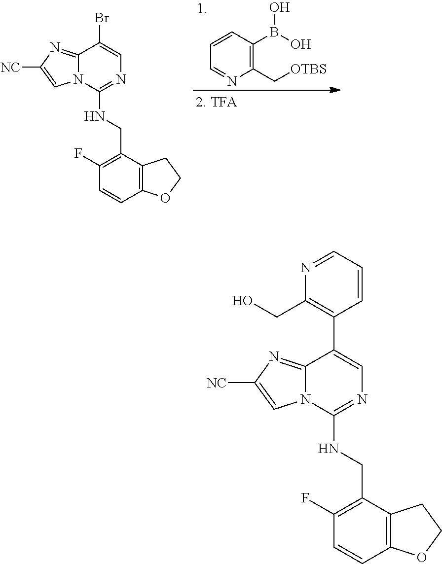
C(C1=C(F)C=CC2=C1CCO2)NC1=NC=C(C2=C(CO)N=CC=C2)C2=NC([NC])=CN12.C(C1=C(F)C=CC2=C1CCO2)NC1=NC=C(Br)C2=NC([NC])=CN12.C1=CC(B(O)O)=C(C[OTBS])N=C1
